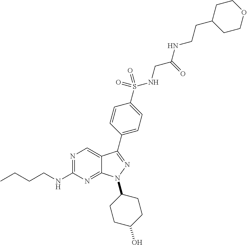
N1=C(NCCCC)N=C2C(=C1)C(C1=CC=C(S(NCC(NCCC3CCOCC3)=O)(=O)=O)C=C1)=NN2C1CCC(O)CC1
